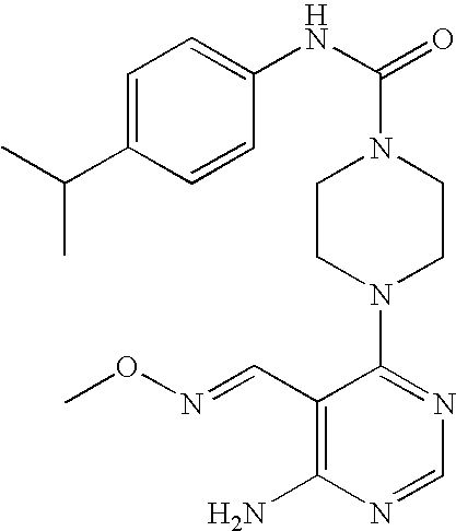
C1CN(C2=NC=NC(N)=C2C=NOC)CCN1C(NC1=CC=C(C(C)C)C=C1)=O
